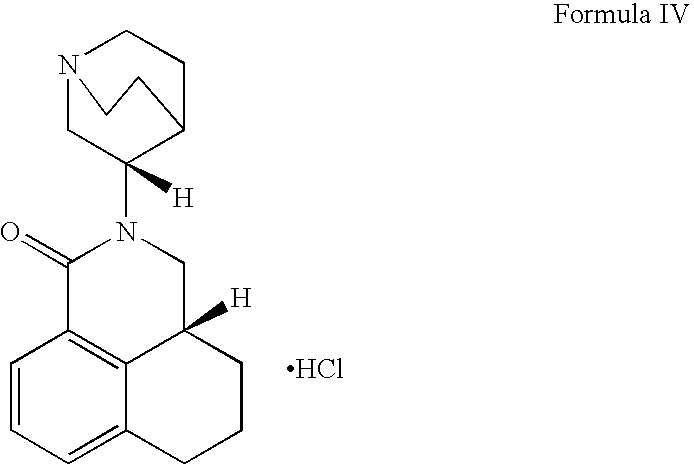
N12CC(N3C(=O)C4=C5C([H])(C3)CCCC5=CC=C4)([H])C(CC1)CC2.Cl
